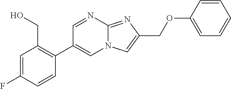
C1=NC2=NC(COC3=CC=CC=C3)=CN2C=C1C1=C(CO)C=C(F)C=C1
